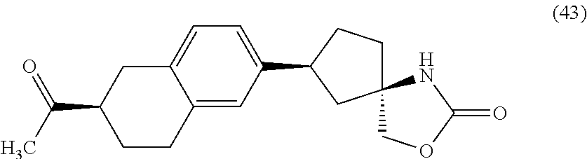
O=C(C1CCC2=CC(C3CC4(CC3)COC(=O)N4)=CC=C2C1)C
